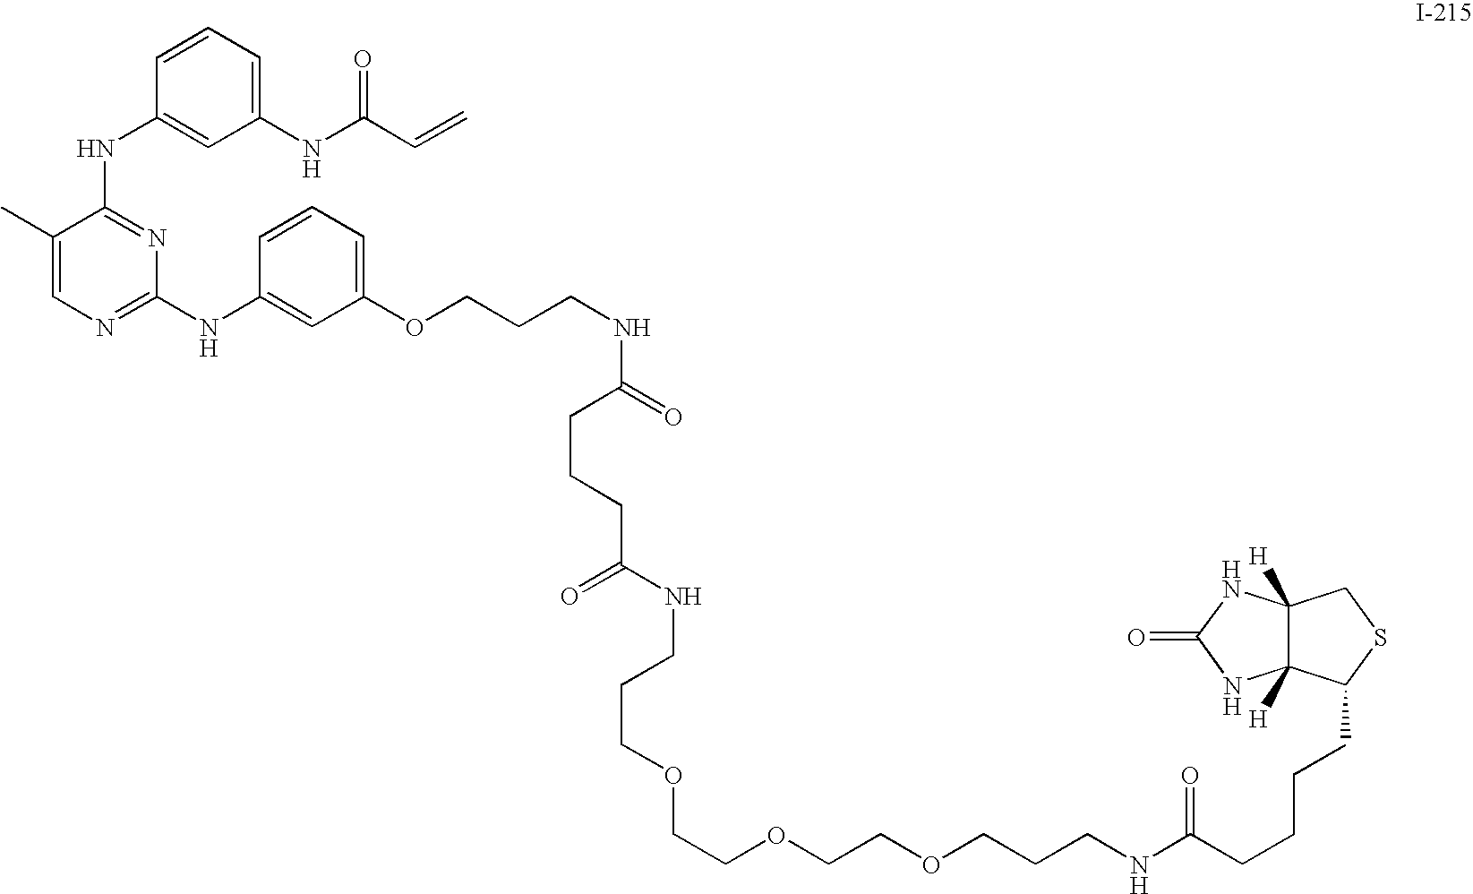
C1(C)=CN=C(NC2=CC(OCCCNC(CCCC(=O)NCCCOCCOCCOCCCNC(CCCCC3C4([H])C([H])(CS3)NC(=O)N4)=O)=O)=CC=C2)N=C1NC1=CC(NC(C=C)=O)=CC=C1
